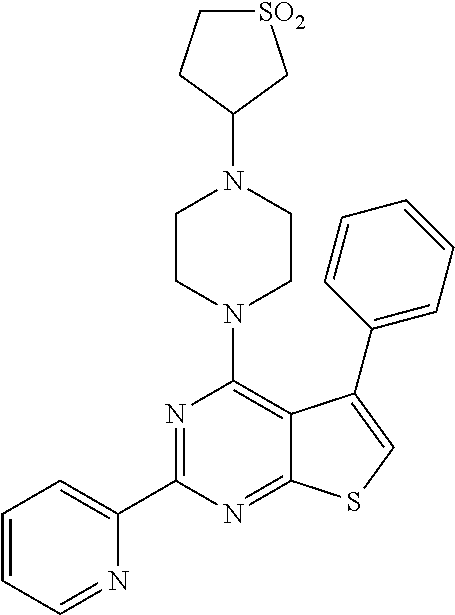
C1=CC=NC(C2=NC(N3CCN(C4C[SO2]CC4)CC3)=C3C(=N2)SC=C3C2=CC=CC=C2)=C1
